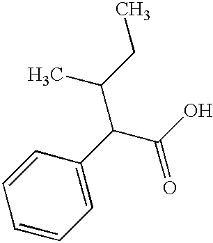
C1=CC=CC=C1C(C(CC)C)C(O)=O
